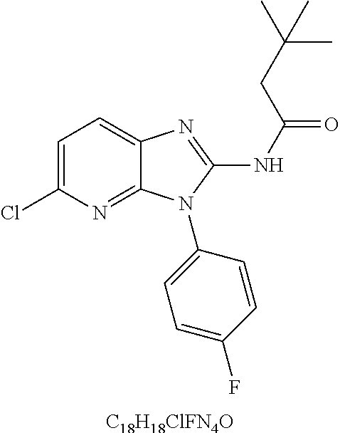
[C18H18ClFN4O].C1=C(Cl)N=C2C(=C1)N=C(NC(=O)CC(C)(C)C)N2C1=CC=C(F)C=C1
